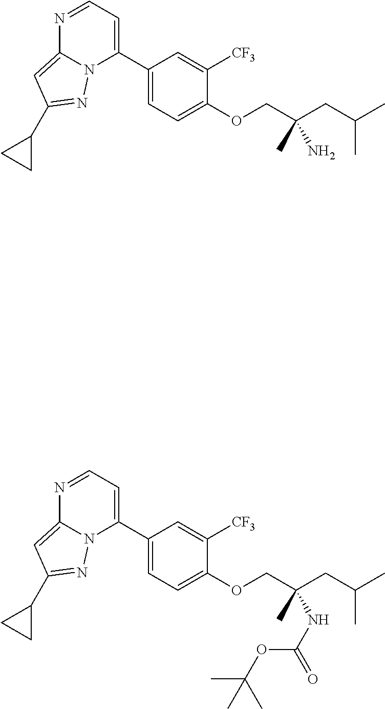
N1=CC=C(C2=CC=C(OCC(CC(C)C)(C)N)C([CF3])=C2)N2C1=CC(C1CC1)=N2.N1=CC=C(C2=CC=C(OCC(CC(C)C)(C)NC(OC(C)(C)C)=O)C([CF3])=C2)N2C1=CC(C1CC1)=N2
